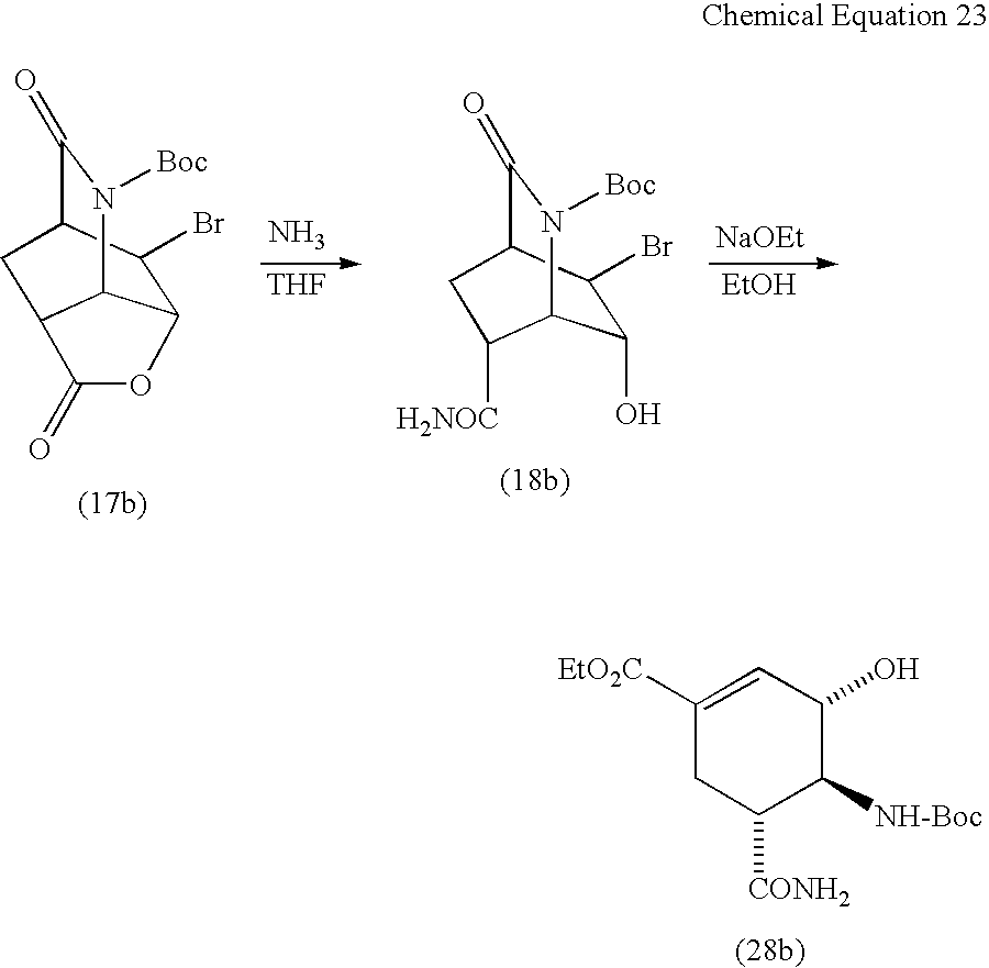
C1([EtO2C])=CC(O)C([NH-Boc])C([CONH2])C1.C1(O)C(Br)C2C(=O)N([Boc])C1C([H2NOC])C2.C12C(Br)C3C(=O)N([Boc])C1C(C3)C(=O)O2.N.[THF].[NaOEt].[EtOH]
